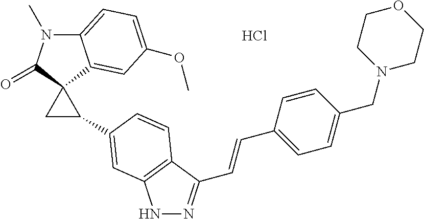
C12=CC=C(OC)C=C1C1(C(=O)N2C)CC1C1=CC2=C(C(C=CC3=CC=C(CN4CCOCC4)C=C3)=NN2)C=C1.Cl
